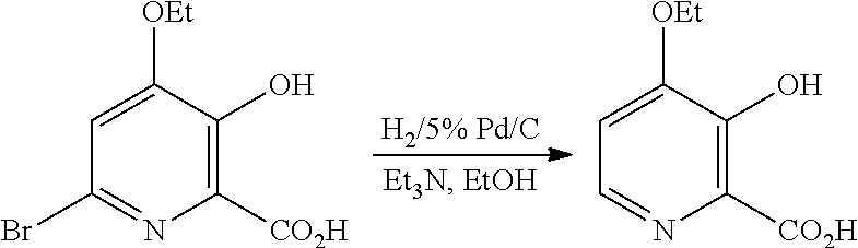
C1=C([OEt])C(O)=C([CO2H])N=C1Br.C1=C([OEt])C(O)=C([CO2H])N=C1.[H2/5% Pd/C]
